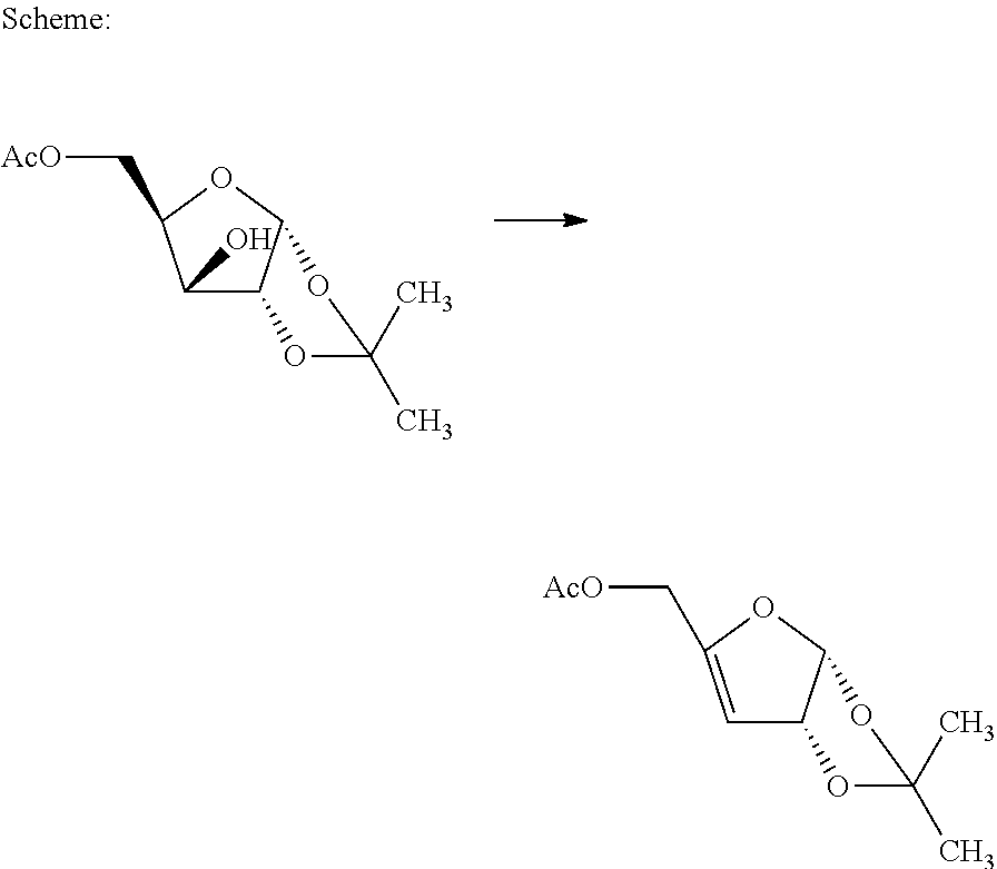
C(C1=CC2C(OC(C)(C)O2)O1)[AcO].[AcO]CC1C(O)C2C(OC(C)(C)O2)O1
